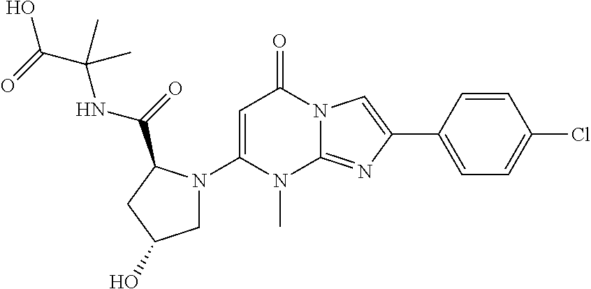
C1(N2CC(O)CC2C(=O)NC(C(=O)O)(C)C)=CC(=O)N2C(=NC(C3=CC=C(Cl)C=C3)=C2)N1C
